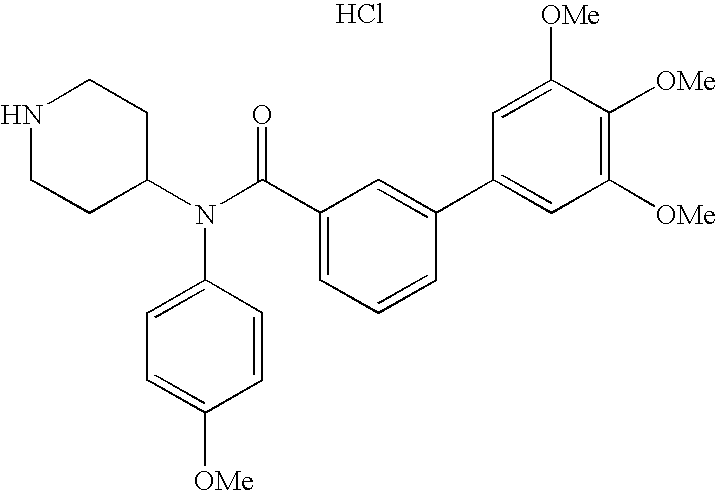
N1CCC(N(C(C2=CC=CC(C3=CC([OMe])=C([OMe])C([OMe])=C3)=C2)=O)C2=CC=C([OMe])C=C2)CC1.Cl
